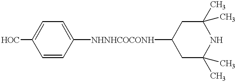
C1=CC([NHNHCOCONH]C2CC(C)(C)NC(C)(C)C2)=CC=C1[HOC]
